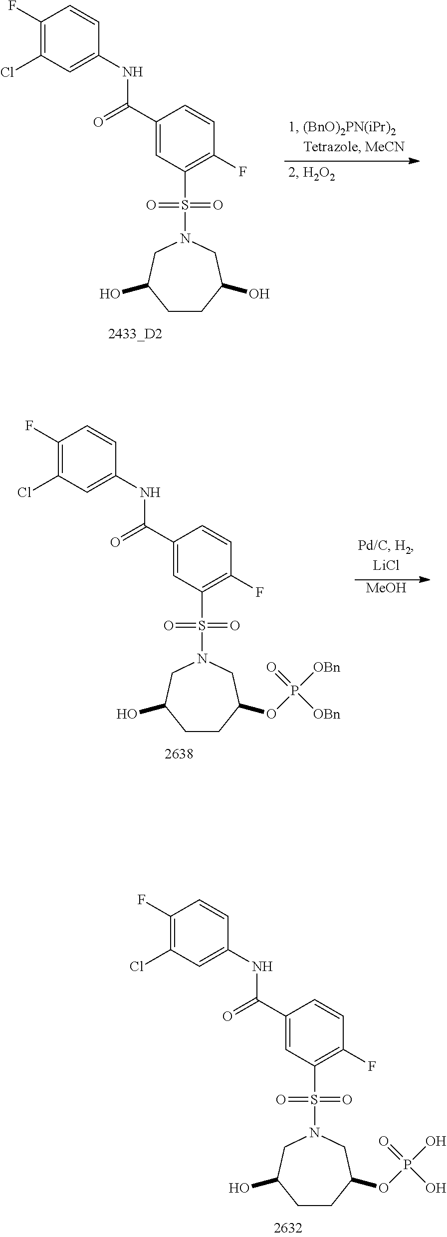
C1CC(O)CN(S(=O)(=O)C2=C(F)C=CC(C(=O)NC3=CC(Cl)=C(F)C=C3)=C2)CC1O.C1CC(OP(O)(=O)O)CN(S(=O)(=O)C2=C(F)C=CC(C(=O)NC3=CC(Cl)=C(F)C=C3)=C2)CC1O.C1CC(OP([OBn])(=O)[OBn])CN(S(=O)(=O)C2=C(F)C=CC(C(=O)NC3=CC(Cl)=C(F)C=C3)=C2)CC1O.[MeOH]
